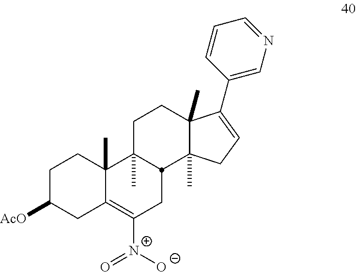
C1C([AcO])CC2=C([N+]([O-])=O)CC3C(C)(C2(C)C1)CCC1(C)C3(C)CC=C1C1=CN=CC=C1
